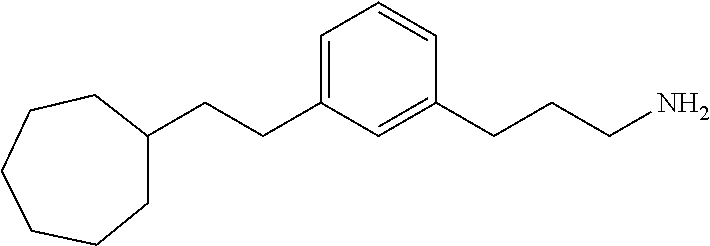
C1(CCC2=CC=CC(CCCN)=C2)CCCCCC1
